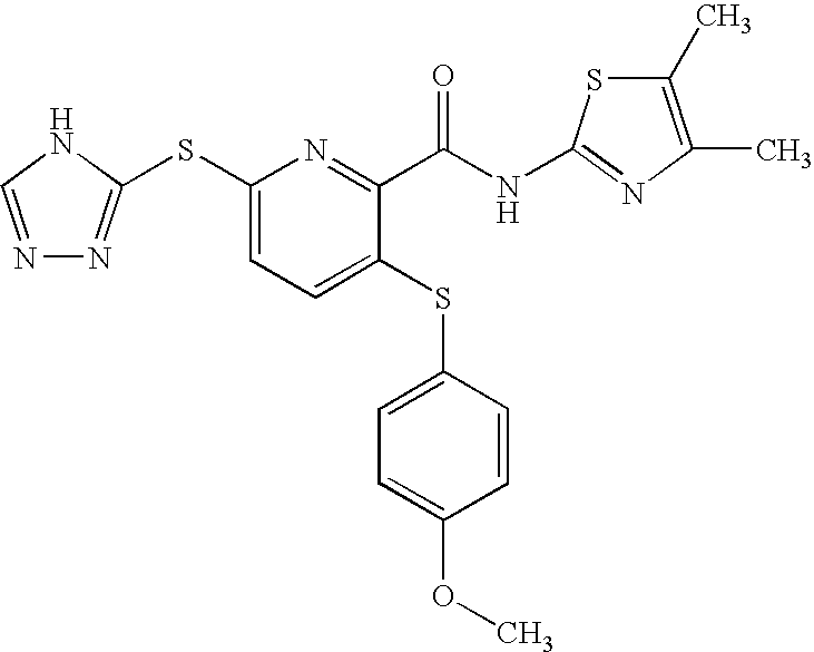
N1=CNC(SC2=CC=C(SC3=CC=C(OC)C=C3)C(C(NC3=NC(C)=C(C)S3)=O)=N2)=N1
